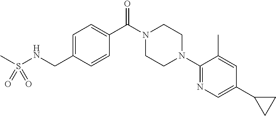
C1=C(CNS(C)(=O)=O)C=CC(C(N2CCN(C3=NC=C(C4CC4)C=C3C)CC2)=O)=C1
